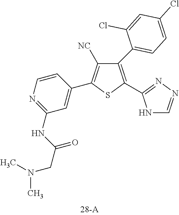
C1(C2=CC=C(Cl)C=C2Cl)=C(C2=NN=CN2)SC(C2=CC(NC(CN(C)C)=O)=NC=C2)=C1[NC]
